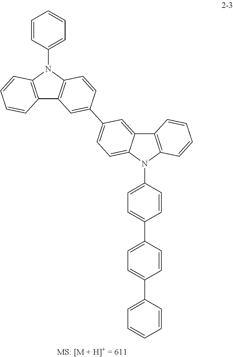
C1=CC(N2C3=C(C4=C2C=CC(C2=CC=C5C(=C2)C2=C(N5C5=CC=C(C6=CC=C(C7=CC=CC=C7)C=C6)C=C5)C=CC=C2)=C4)C=CC=C3)=CC=C1
